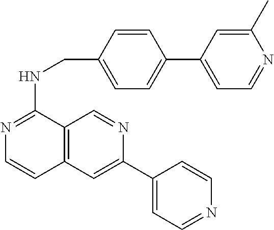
C1=CC(C2=CC3=C(C=N2)C(NCC2=CC=C(C4=CC=NC(C)=C4)C=C2)=NC=C3)=CC=N1
